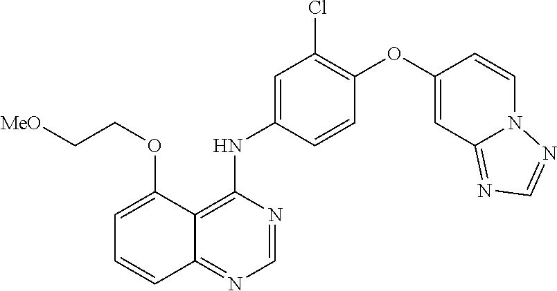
C1=NC(NC2=CC(Cl)=C(OC3=CC4=NC=NN4C=C3)C=C2)=C2C(=N1)C=CC=C2OCC[MeO]
